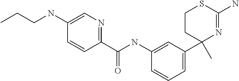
C1(C2(C)N=C(N)SCC2)=CC=CC(NC(C2=NC=C(NCCC)C=C2)=O)=C1
